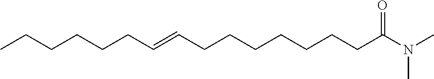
CCCCCCC=CCCCCCCCC(N(C)C)=O
